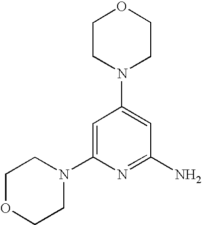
C1=C(N2CCOCC2)N=C(N)C=C1N1CCOCC1
